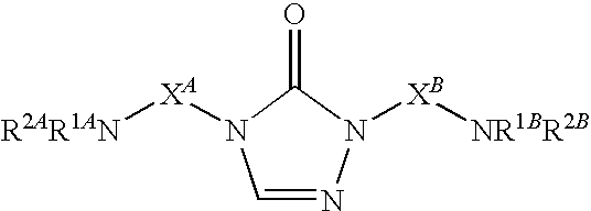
C1=NN([XB][NR1BR2B])C(=O)N1[XA][R2AR1AN]
